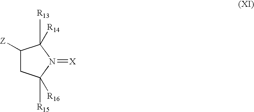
C1([Z])CC([R15])([R16])N(=[X])C1([R13])[R14]
